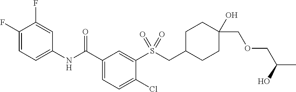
C1(F)=CC=C(NC(C2=CC=C(Cl)C(S(CC3CCC(O)(COCC(O)C)CC3)(=O)=O)=C2)=O)C=C1F
